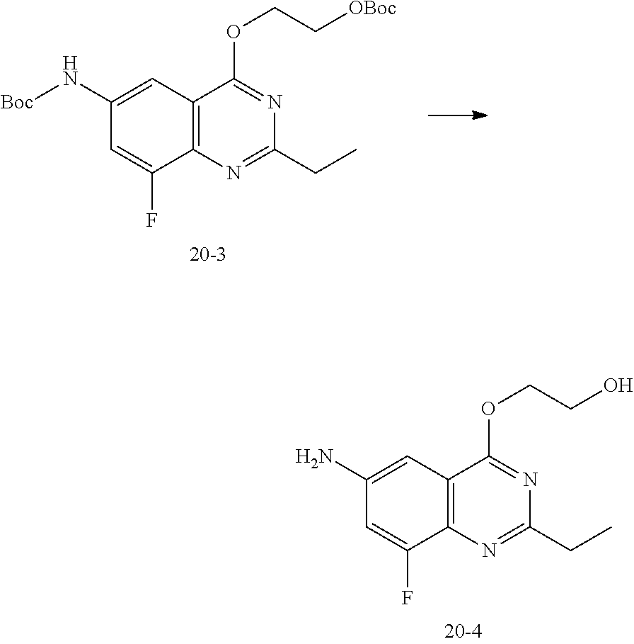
C12=C(N=C(CC)N=C1OCC[OBoc])C(F)=CC(N[Boc])=C2.C12=C(N=C(CC)N=C1OCCO)C(F)=CC(N)=C2
